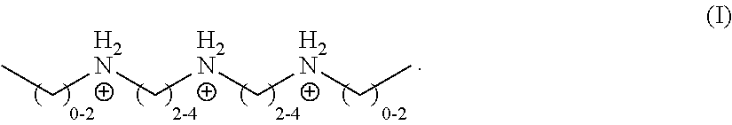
CC[H2N]C[H2N]C[H2N]CC
